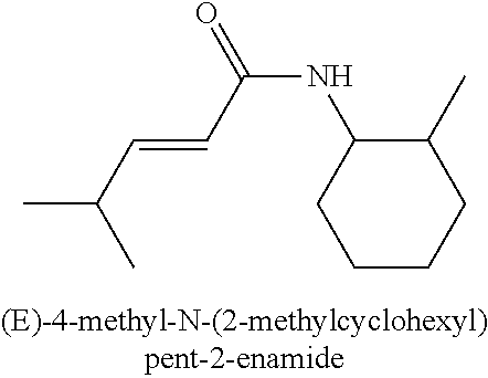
C1(C)C(NC(=O)C=CC(C)C)CCCC1
